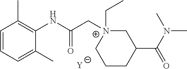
[Y].C1=CC=C(C)C(NC(C[N+]2(CC)CC(C(N(C)C)=O)CCC2)=O)=C1C
